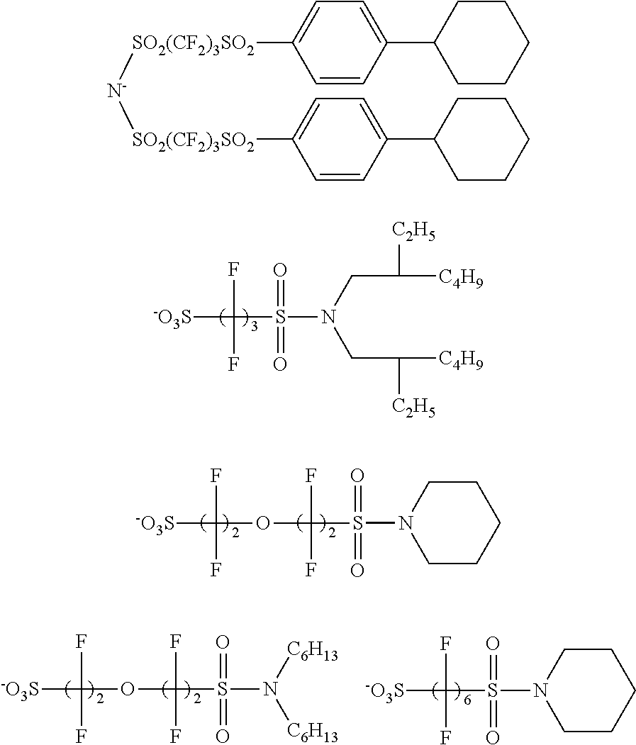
[-O3S]C(F)(F)S(N(CC([C4H9])[C2H5])CC([C4H9])[C2H5])(=O)=O.[-O3S]C(F)(F)OC(F)(F)S(N1CCCCC1)(=O)=O.[-O3S]C(F)(F)OC(F)(F)S(N([C6H13])[C6H13])(=O)=O.[-O3S]C(F)(F)S(N1CCCCC1)(=O)=O.[SO2(CF2)3SO2]([N-][SO2(CF2)3SO2]C1=CC=C(C2CCCCC2)C=C1)C1=CC=C(C2CCCCC2)C=C1
